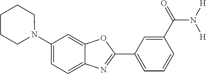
C1=C(N2CCCCC2)C=C2C(=C1)N=C(C1=CC=CC(C(=O)N([H])[H])=C1)O2
